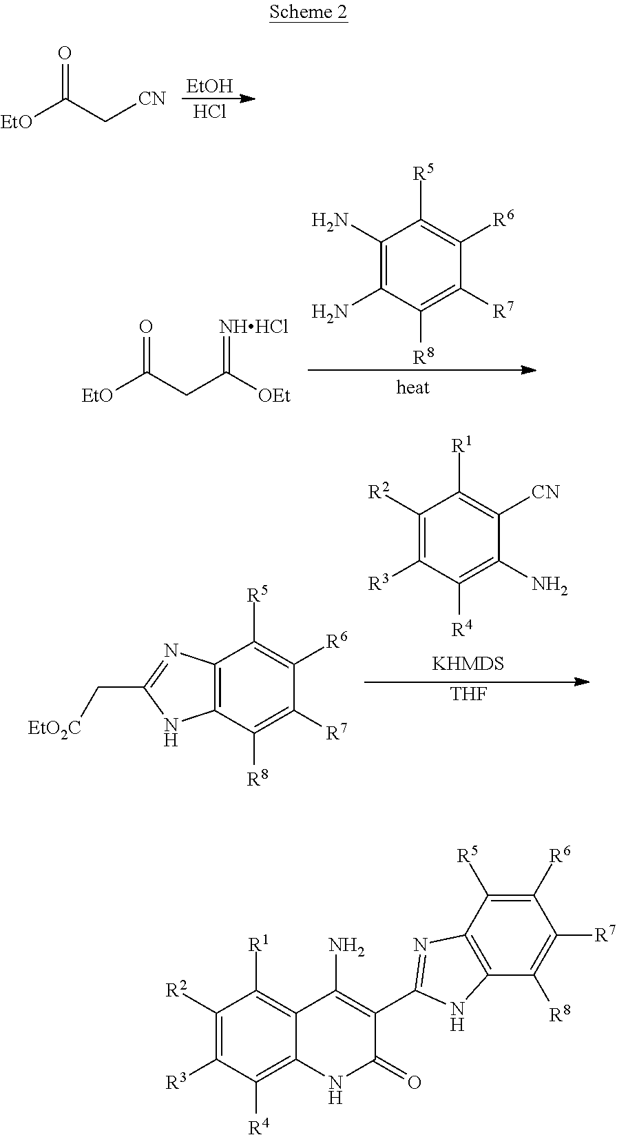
[EtOH].Cl.[EtO]C(C[CN])=O.C1(N)=C(N)C([R8])=C([R7])C([R6])=C1[R5].[EtO]C(CC([OEt])=[NHHCl])=O.C1([R2])=C([R3])C([R4])=C(N)C([CN])=C1[R1].[THF].C1(C[EtO2C])=NC2=C(N1)C([R8])=C([R7])C([R6])=C2[R5].C1([R2])=C([R3])C([R4])=C2C(=C1[R1])C(N)=C(C1=NC3=C(C([R8])=C([R7])C([R6])=C3[R5])N1)C(=O)N2
